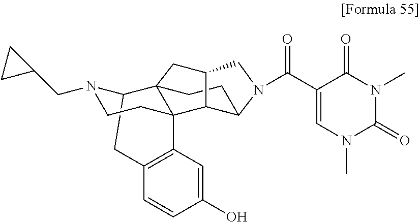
C12CC3=C(C=C(O)C=C3)C3(CCN1CC1CC1)C21CCC2C3C(C1)CN2C(C1=CN(C)C(=O)N(C)C1=O)=O
